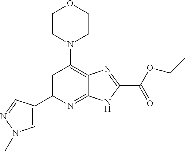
C1=C(C2=CN(C)N=C2)N=C2C(=C1N1CCOCC1)N=C(C(OCC)=O)N2
